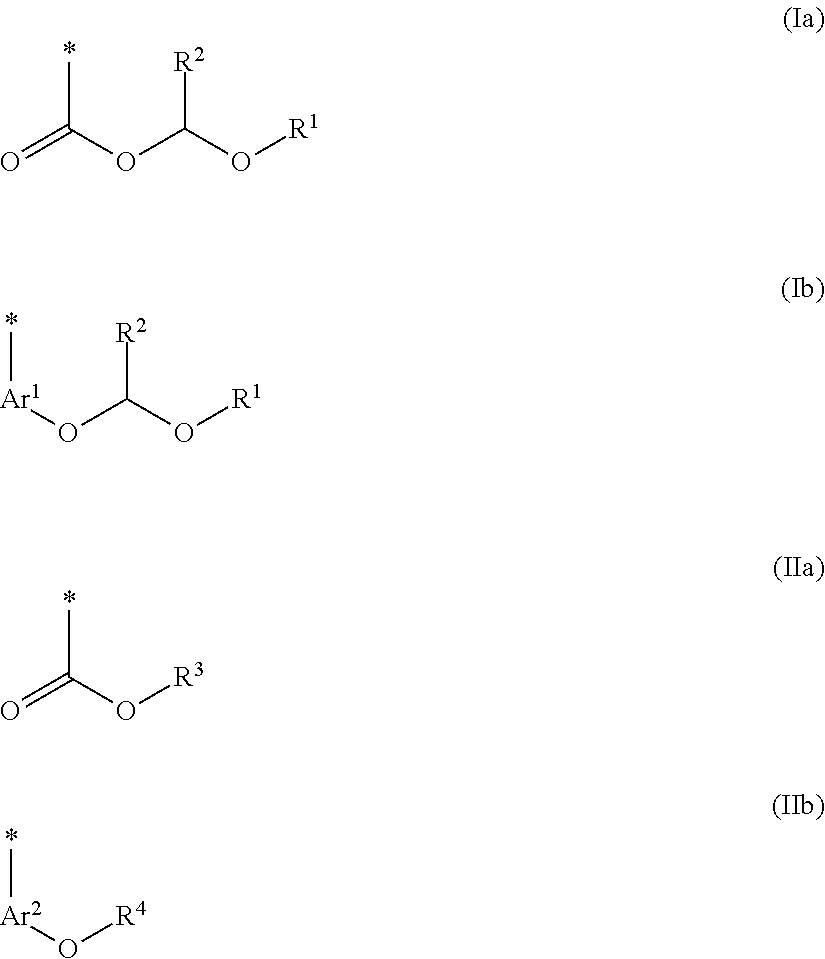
O=C(OC(O[R1])[R2])C.[Ar1](OC(O[R1])[R2])C.C(O[R3])(C)=O.[Ar2](O[R4])C
